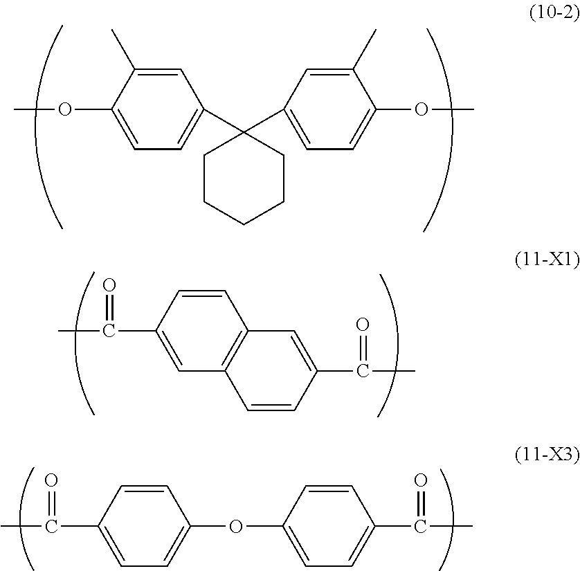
C1=CC(C(=O)C)=CC2=C1C=C(C(C)=O)C=C2.C1=CC(C(C)=O)=CC=C1OC1=CC=C(C(C)=O)C=C1.COC1=CC=C(C2(C3=CC=C(OC)C(C)=C3)CCCCC2)C=C1C
